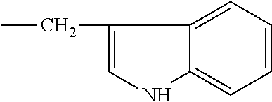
CCC1=CNC2=CC=CC=C12
